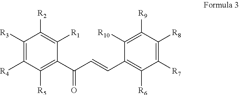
C1([R3])=C([R4])C([R5])=C(C(C=CC2=C([R6])C([R7])=C([R8])C([R9])=C2[R10])=O)C([R1])=C1[R2]
